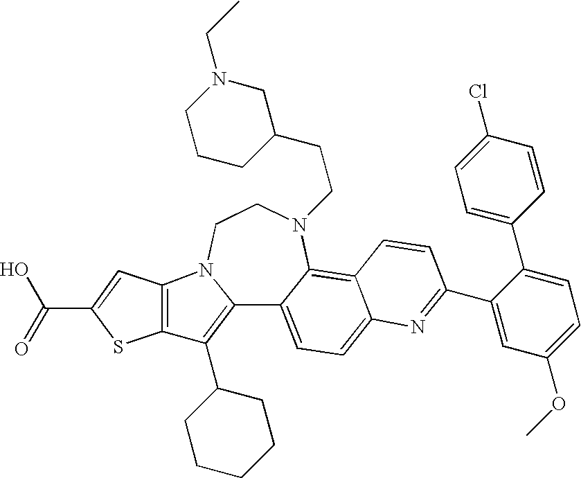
C12=C(C3CCCCC3)C3=C(N1CCN(CCC1CN(CC)CCC1)C1=C4C(=CC=C21)N=C(C1=CC(OC)=CC=C1C1=CC=C(Cl)C=C1)C=C4)C=C(C(O)=O)S3
